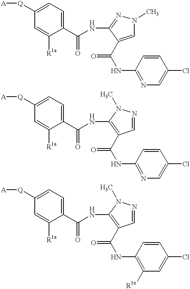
[A][Q]C1=CC=C(C(NC2=NN(C)C=C2C(NC2=NC=C(Cl)C=C2)=O)=O)C([R1a])=C1.[A][Q]C1=CC=C(C(NC2=C(C(NC3=NC=C(Cl)C=C3)=O)C=NN2C)=O)C([R1a])=C1.[A][Q]C1=CC=C(C(NC2=C(C(NC3=C([R1e])C=C(Cl)C=C3)=O)C=NN2C)=O)C([R1a])=C1
